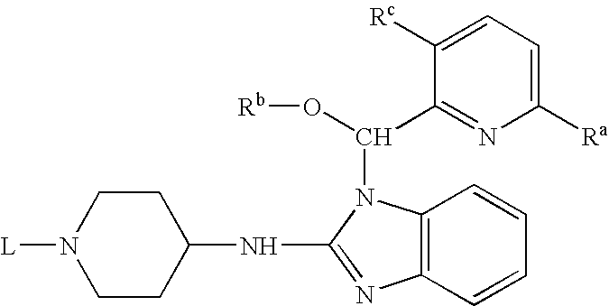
N1([L])CCC(NC2=NC3=C(N2C(C2=NC([Ra])=CC=C2[Rc])O[Rb])C=CC=C3)CC1
